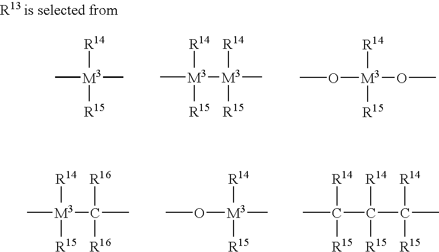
[R14][M3](C)(C)[R15].[M3](C)([M3](C)([R14])[R15])([R14])[R15].O(C)[M3](OC)([R14])[R15].C[M3](C(C)([R16])[R16])([R14])[R15].O(C)[M3]([R14])([R15])C.C(C)(C(C(C)([R14])[R15])([R14])[R15])([R15])[R14]
